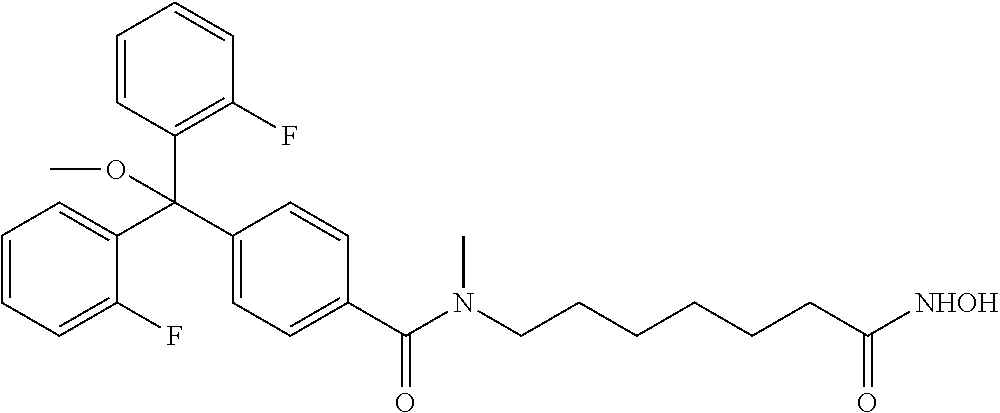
C1=CC=C(C(C2=CC=C(C(N(CCCCCCC([NHOH])=O)C)=O)C=C2)(C2=C(F)C=CC=C2)OC)C(F)=C1
